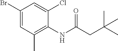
C1(Br)=CC(C)=C(NC(CC(C)(C)C)=O)C(Cl)=C1
